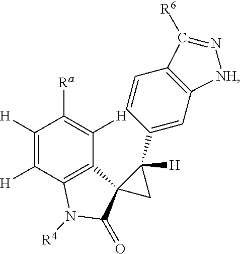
C1([H])=C([H])C2=C(C([H])=C1[Ra])C1(C(=O)N2[R4])CC1(C1=CC2=C(C=C1)C([R6])=N[NH]2)[H]
